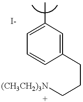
C1=C(C)C=C(CCC[(CH3CH2)3N])C=C1
